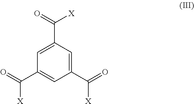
C1=C(C(=O)[X])C=C(C(=O)[X])C=C1C(=O)[X]
